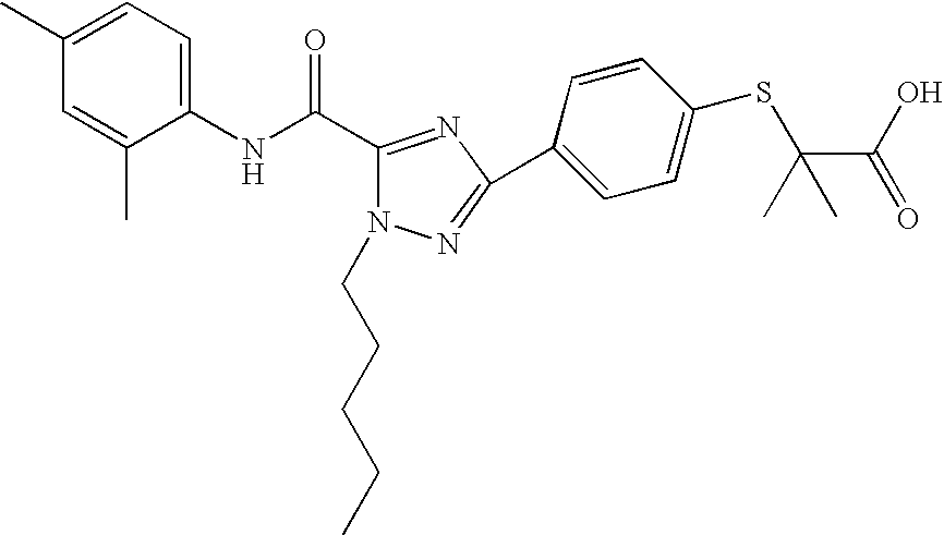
C1(NC(C2=NC(C3=CC=C(SC(C(O)=O)(C)C)C=C3)=NN2CCCCC)=O)=CC=C(C)C=C1C
